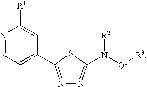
N1=C(C2=CC=NC([R1])=C2)SC(N([Q1][R3])[R2])=N1
